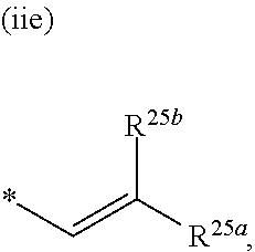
C(*)=C([R25a])[R25b]
